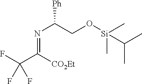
N(C(CO[Si](C)(C)C(C)C)[Ph])=C(C(F)(F)F)[CO2Et]
